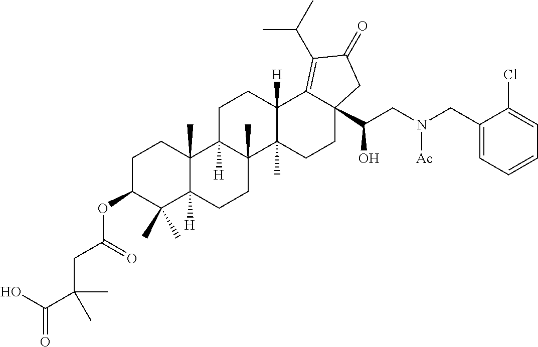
C1C(OC(CC(C(O)=O)(C)C)=O)C(C)(C)C2([H])C(C)(C1)C1([H])C(C)(CC2)C2(C)C([H])(CC1)C1=C(C(C)C)C(=O)CC1(C(CN(CC1=CC=CC=C1Cl)[Ac])O)CC2
